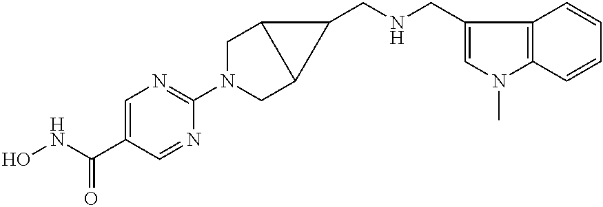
ONC(C1=CN=C(N2CC3C(C2)C3CNCC2=CN(C)C3=C2C=CC=C3)N=C1)=O
